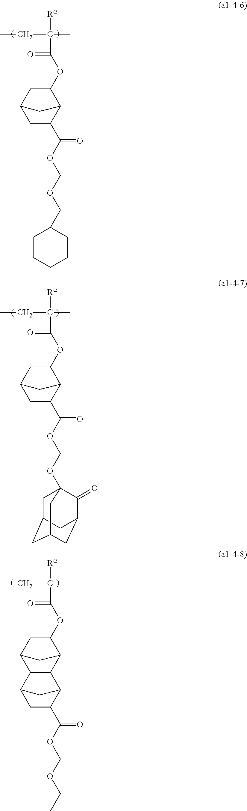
[Ra]C(C)(CC)C(=O)OC1C2C(C(OCOCC3CCCCC3)=O)CC(C1)C2.[Ra]C(C)(CC)C(=O)OC1C2C(C(OCOC34CC5CC(CC(C3=O)C5)C4)=O)CC(C1)C2.[Ra]C(C)(CC)C(=O)OC1C2CC(C1)C1C2C2C(C(OCOCC)=O)CC1C2
